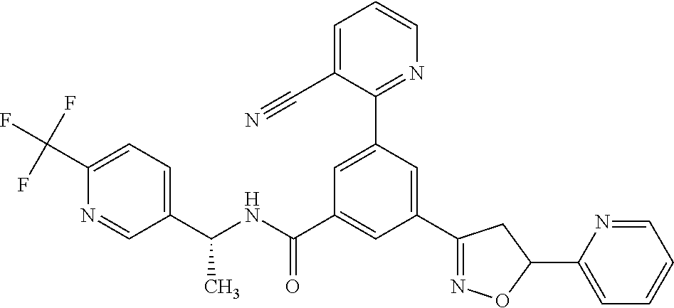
C1(C(NC(C2=CC(C3=NOC(C4=CC=CC=N4)C3)=CC(C3=NC=CC=C3C#N)=C2)=O)C)=CC=C(C(F)(F)F)N=C1
